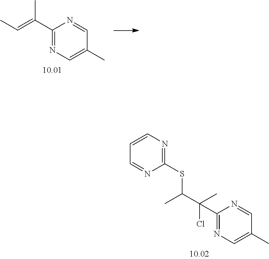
N1=C(SC(C(C)(Cl)C2=NC=C(C)C=N2)C)N=CC=C1.C1=NC(C(=CC)C)=NC=C1C
